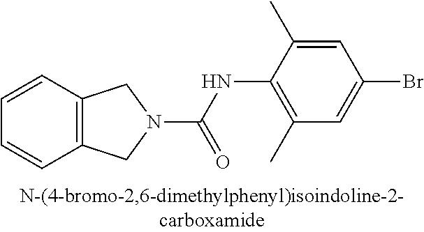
C1=CC=CC2=C1CN(C(NC1=C(C)C=C(Br)C=C1C)=O)C2
